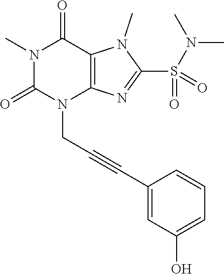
N1(C)C(=O)N(CC#CC2=CC(O)=CC=C2)C2=C(C1=O)N(C)C(S(N(C)C)(=O)=O)=N2
